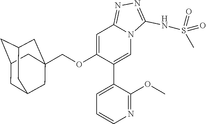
C1=C(OCC23CC4CC(CC(C2)C4)C3)C(C2=CC=CN=C2OC)=CN2C1=NN=C2NS(=O)(=O)C
